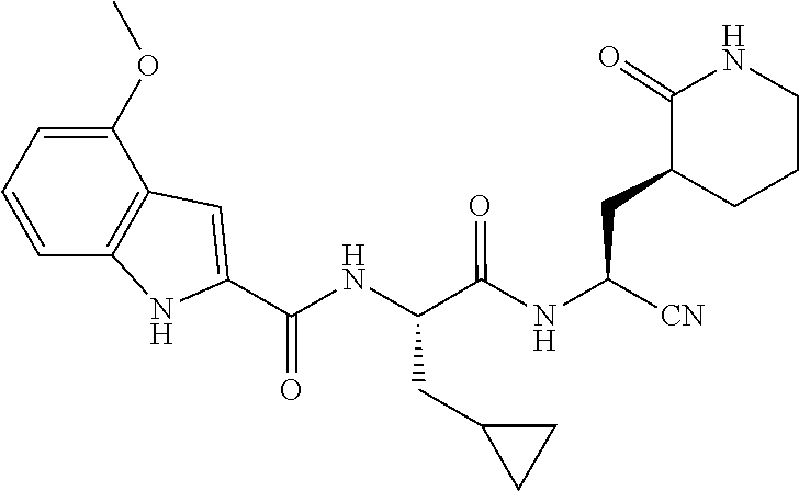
C(C(NC(C(NC(C1=CC2=C(N1)C=CC=C2OC)=O)CC1CC1)=O)[CN])C1C(=O)NCCC1
